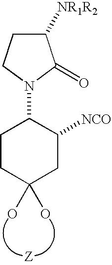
C1CC(O)(O)CC([NCO])C1N1C(=O)C([NR1R2])CC1
